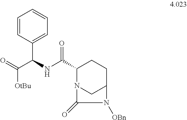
C(NC(C1N2CC(CC1)N([OBn])C2=O)=O)(C(=O)[OtBu])C1=CC=CC=C1
